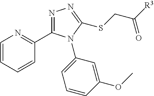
C1=CC=CC(C2=NN=C(SCC([R3])=O)N2C2=CC=CC(OC)=C2)=N1
